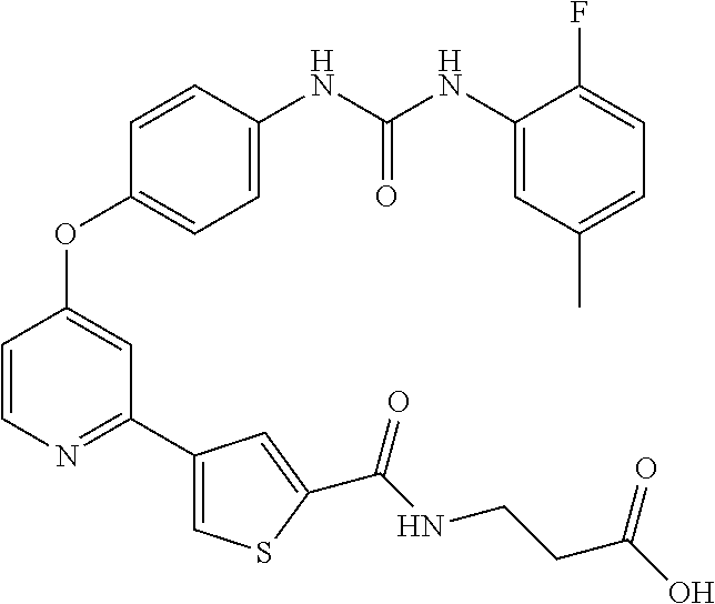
O(C1=CC(C2=CSC(C(NCCC(O)=O)=O)=C2)=NC=C1)C1=CC=C([HN]C([HN]C2=CC(C)=CC=C2F)=O)C=C1
